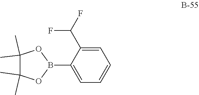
C1(C)(C)OB(C2=CC=CC=C2C(F)F)OC1(C)C
